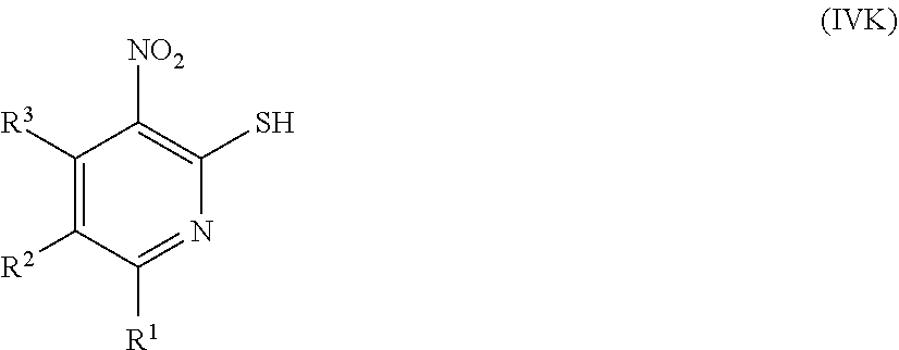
C1([R2])=C([R3])C([NO2])=C(S)N=C1[R1]
